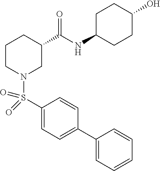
C1(S(N2CC(C(NC3CCC(O)CC3)=O)CCC2)(=O)=O)=CC=C(C2=CC=CC=C2)C=C1
